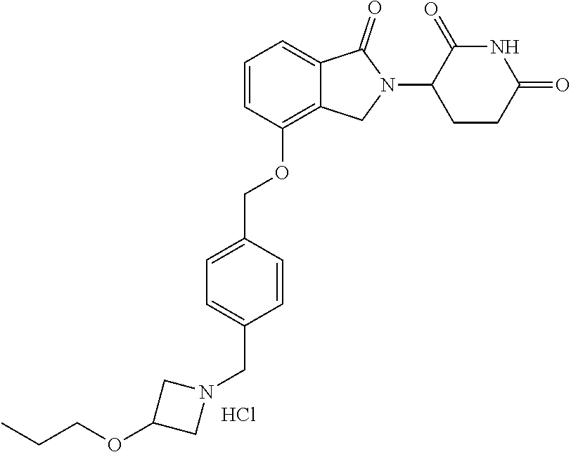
C1=CC(OCC2=CC=C(CN3CC(OCCC)C3)C=C2)=C2C(=C1)C(=O)N(C1CCC(=O)NC1=O)C2.Cl
